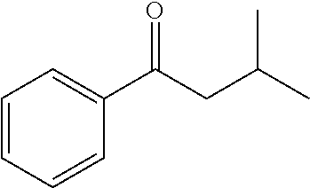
C1=CC=CC(C(CC(C)C)=O)=C1
